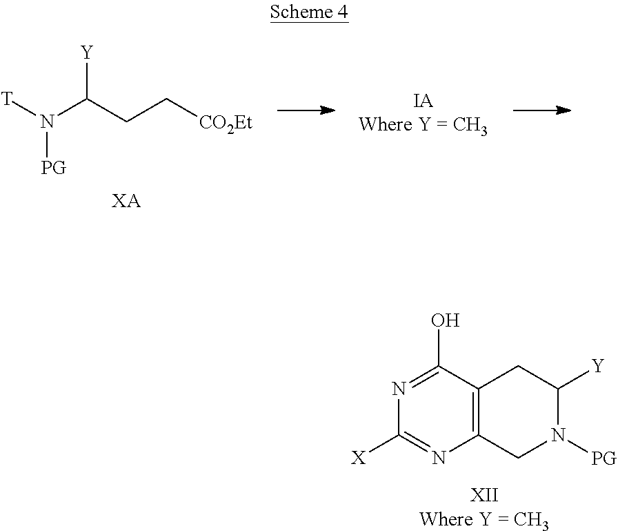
[T]N(C(CC[CO2Et])[Y])[PG].[XA].C1([X])=NC2=C(C(O)=N1)CC([Y])N([PG])C2
